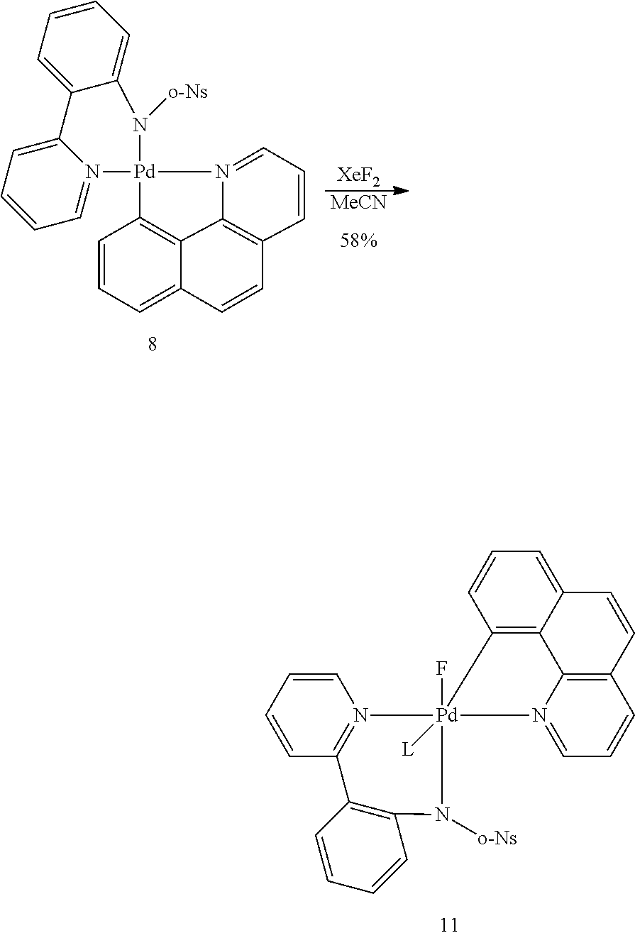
C1=CC=CC2=N1[Pd]1(F)([L])(N3=CC=CC4=C3C3=C1C=CC=C3C=C4)N([o-Ns])C1=C2C=CC=C1.N12=CC=CC3=C1C1=C([Pd]24N2=CC=CC=C2C2=CC=CC=C2N4[o-Ns])C=CC=C1C=C3.[MeCN].[XeF2]
